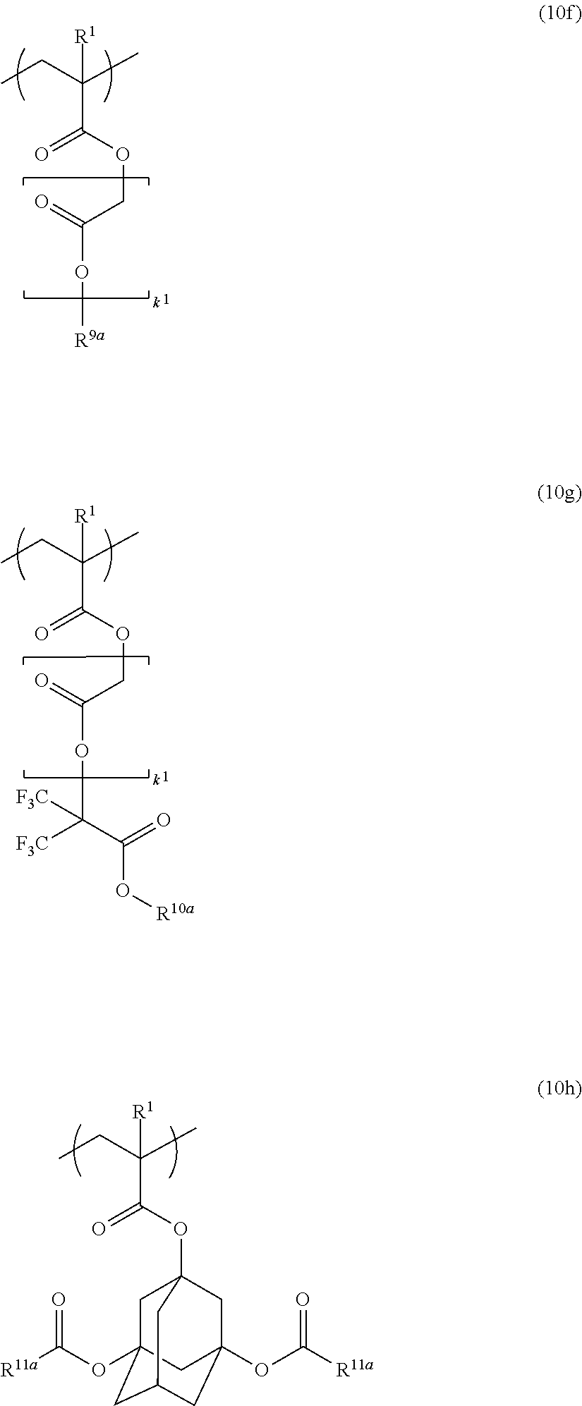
O(C(=O)C(C)(CC)[R1])C12CC3(OC(=O)[R11a])CC(CC(OC(=O)[R11a])(C1)C3)C2.O(C(=O)C(C)(CC)[R1])CC(=O)O[R9a].O(C(=O)C(C)(CC)[R1])CC(=O)OC(C(O[R10a])=O)([F3C])[F3C]
